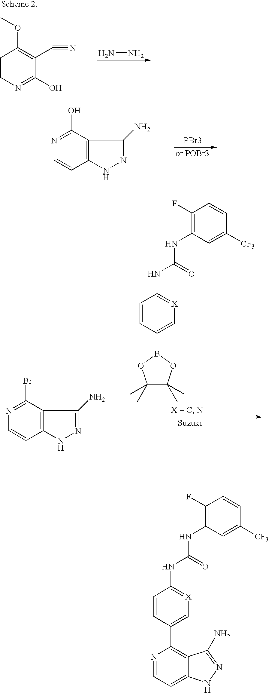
C1(C2=C[X]=C(NC(=O)NC3=C(F)C=CC([CF3])=C3)C=C2)=C2C(=CC=N1)NN=C2N.N1=C(O)C2=C(C=C1)NN=C2N.[PBr3].C1(C)(C)C(C)(C)OB(C2=C[X]=C(NC(=O)NC3=C(F)C=CC([CF3])=C3)C=C2)O1.N1=C(Br)C2=C(C=C1)NN=C2N.C1=CN=C(O)C(C#N)=C1OC.NN
